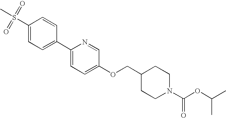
S(C1=CC=C(C2=CC=C(OCC3CCN(C(=O)OC(C)C)CC3)C=N2)C=C1)(C)(=O)=O
